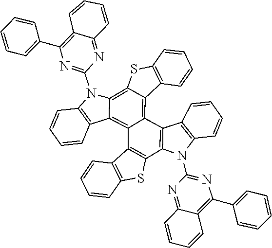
C1=CC=CC2=NC(N3C4=C(C5=C6C(=C7C(=C53)SC3=C7C=CC=C3)C3=C(C5=C6C6=C(S5)C=CC=C6)N(C5=NC(C6=CC=CC=C6)=C6C(=N5)C=CC=C6)C5=C3C=CC=C5)C=CC=C4)=NC(C3=CC=CC=C3)=C12
